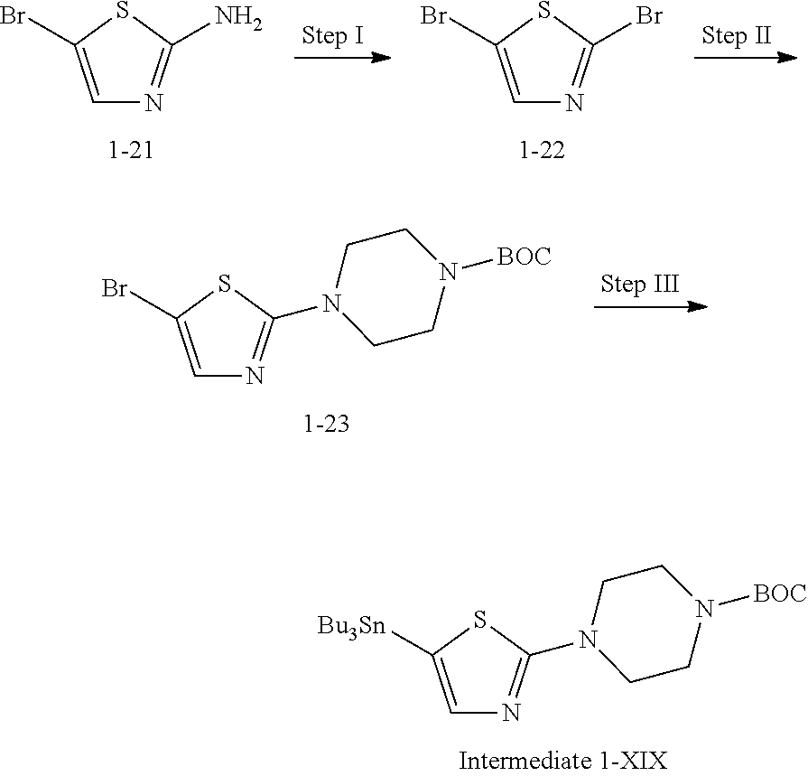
C1=C(Br)SC(N)=N1.C1=C(Br)SC(Br)=N1.C1=C(Br)SC(N2CCN([BOC])CC2)=N1.C1=C([Bu3Sn])SC(N2CCN([BOC])CC2)=N1
